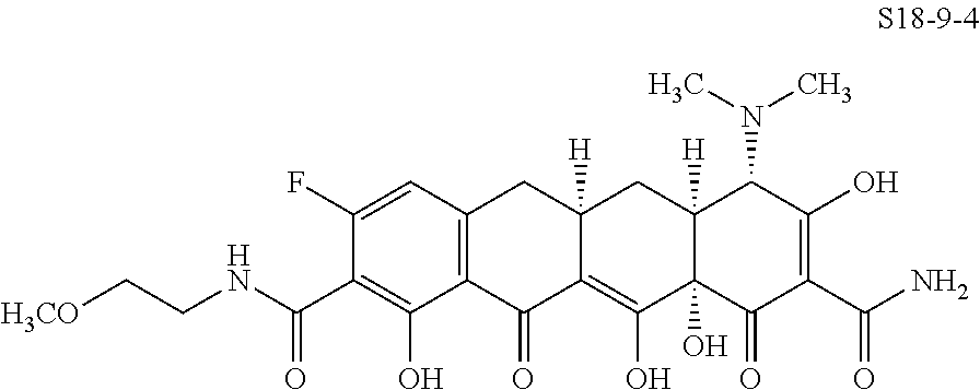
C1(F)=CC2=C(C(O)=C1C(NCC[H3CO])=O)C(=O)C1=C(O)C3(O)C([H])(CC1([H])C2)C(N(C)C)C(O)=C(C(N)=O)C3=O
